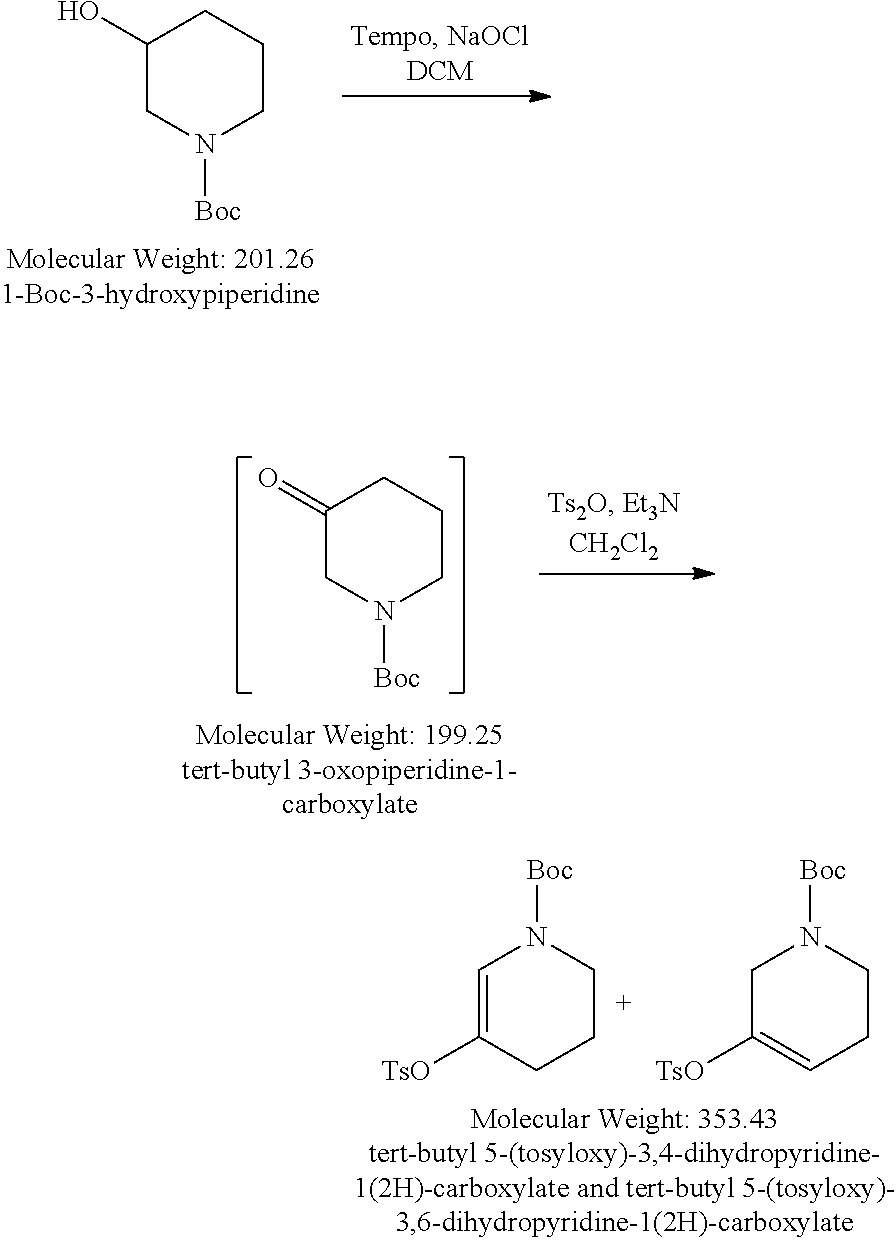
C1(O)CN([Boc])CCC1.C1=C([TsO])CCCN1[Boc].C1C([TsO])=CCCN1[Boc].C1(=O)CN([Boc])CCC1
